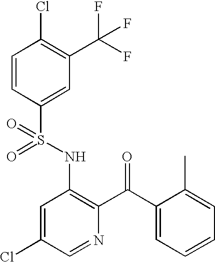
C1=CC(S(NC2=C(C(C3=CC=CC=C3C)=O)N=CC(Cl)=C2)(=O)=O)=CC(C(F)(F)F)=C1Cl
